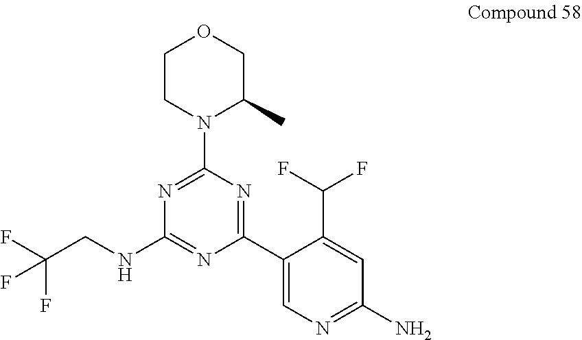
C1CN(C2=NC(NCC(F)(F)F)=NC(C3=CN=C(N)C=C3C(F)F)=N2)C(C)CO1
